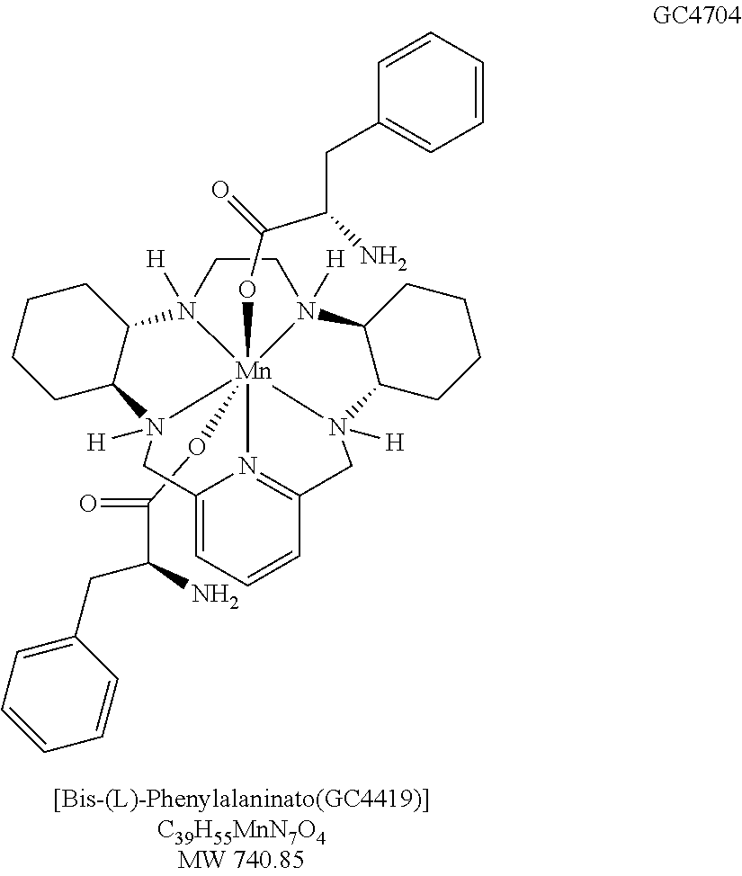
C(C(=O)O[Mn]1234(OC(C(N)CC5=CC=CC=C5)=O)N5([H])CCN1([H])C1CCCCC1N2([H])CC1=CC=CC(=N31)CN4([H])C1C5CCCC1)(N)CC1=CC=CC=C1
